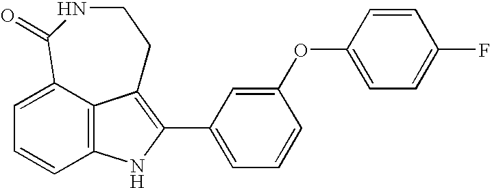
C12=C3C(=CC=C1)C(=O)NCCC3=C(C1=CC=CC(OC3=CC=C(F)C=C3)=C1)N2
